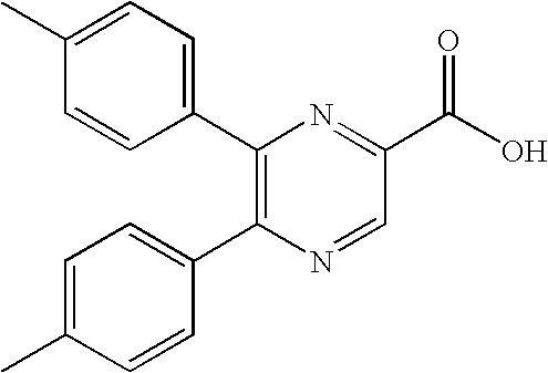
C1(C2=C(C3=CC=C(C)C=C3)N=CC(C(O)=O)=N2)=CC=C(C)C=C1
